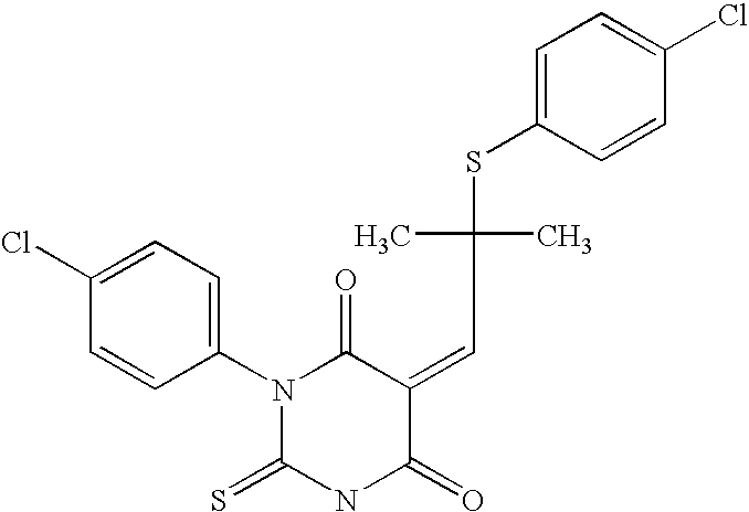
C1=CC(N2C(=S)NC(=O)C(=CC(C)(C)SC3=CC=C(Cl)C=C3)C2=O)=CC=C1Cl
